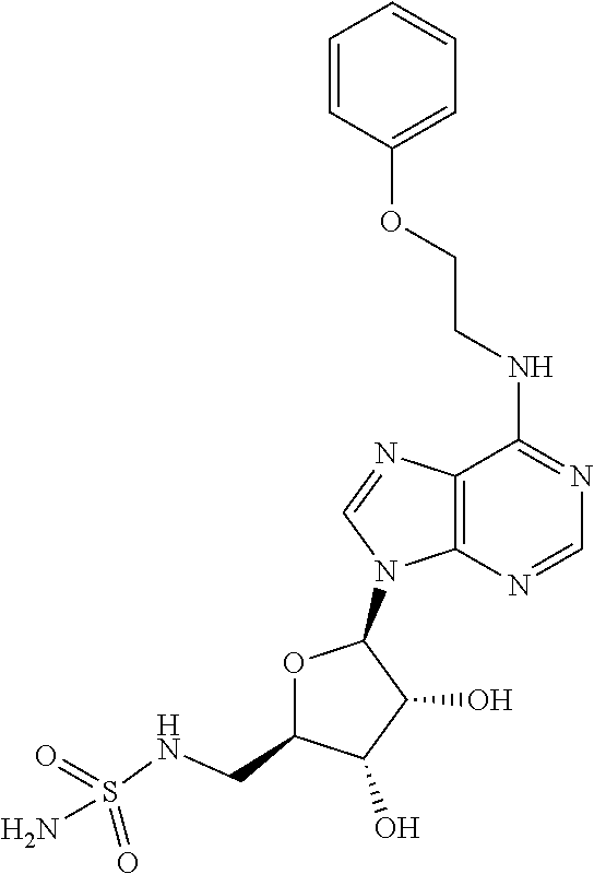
N(C1=NC=NC2=C1N=CN2C1OC(CNS(N)(=O)=O)C(O)C1O)CCOC1=CC=CC=C1
